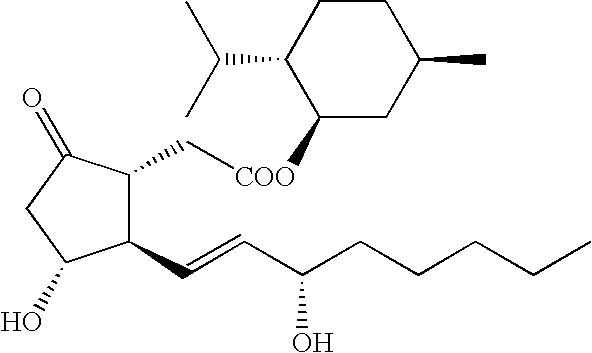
C1(C=CC(CCCCC)O)C(C[COO]C2CC(C)CCC2C(C)C)C(=O)CC1O
